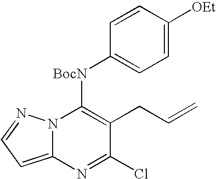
C12=CC=NN1C([BocN]C1=CC=C([OEt])C=C1)=C(CC=C)C(Cl)=N2
